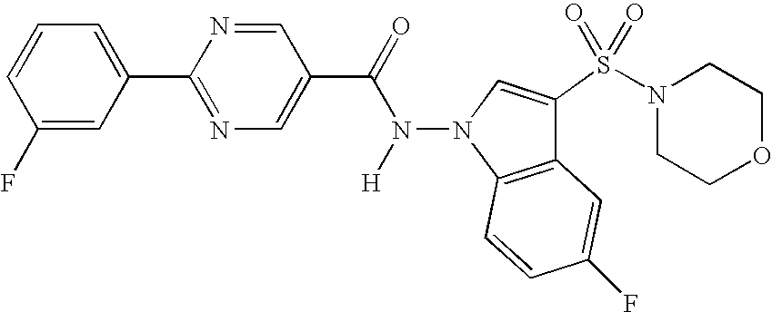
C1(F)=CC(C2=NC=C(C(=O)N(N3C4=C(C(S(N5CCOCC5)(=O)=O)=C3)C=C(F)C=C4)[H])C=N2)=CC=C1
